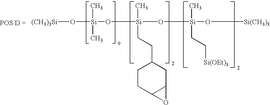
C[Si](C)(O[(CH3)3Si])O[Si](C)(O[Si](O[Si(CH3)3])(C)CC[Si(OEt)3])CCC1CCC2C(C1)O2
